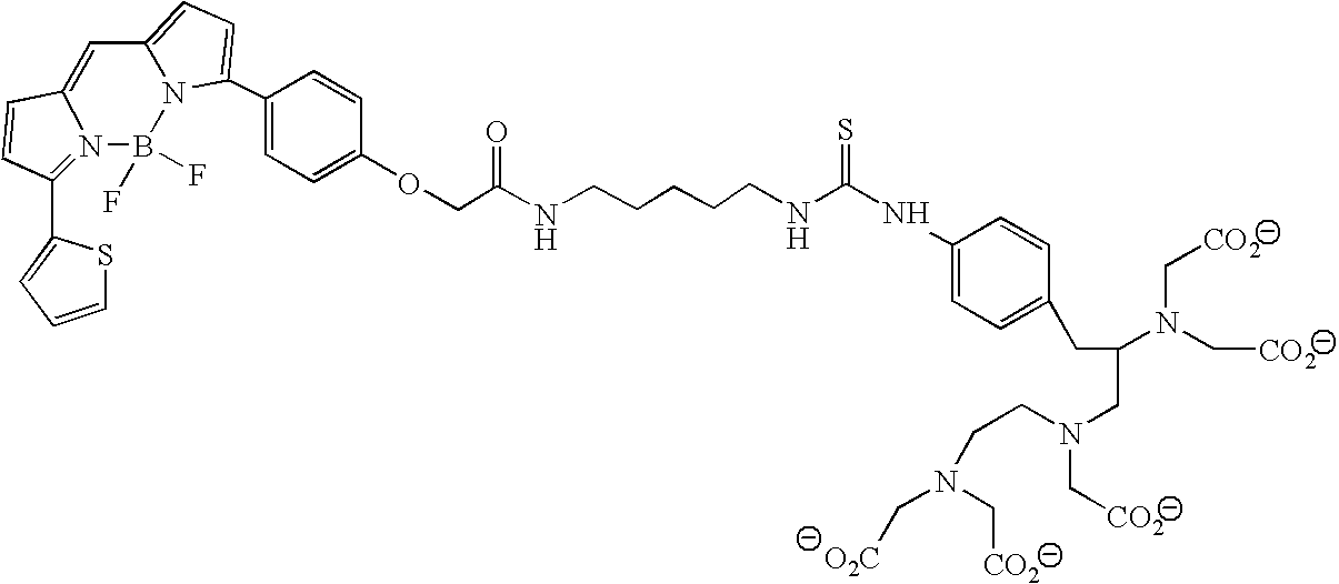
C12=CC=C(C3=CC=C(OCC(NCCCCCNC(NC4=CC=C(CC(N(C[CO2])C[CO2])CN(CCN(C[CO2])C[O2C])C[CO2])C=C4)=S)=O)C=C3)N1B(F)(F)N1=C(C3=CC=CS3)C=CC1=C2
